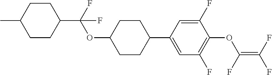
CC1CCC(C(F)(OC2CCC(C3=CC(F)=C(OC(F)=C(F)F)C(F)=C3)CC2)F)CC1
